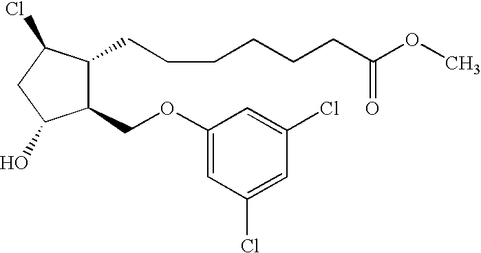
C1(OCC2C(CCCCCCC(OC)=O)C(Cl)CC2O)=CC(Cl)=CC(Cl)=C1
